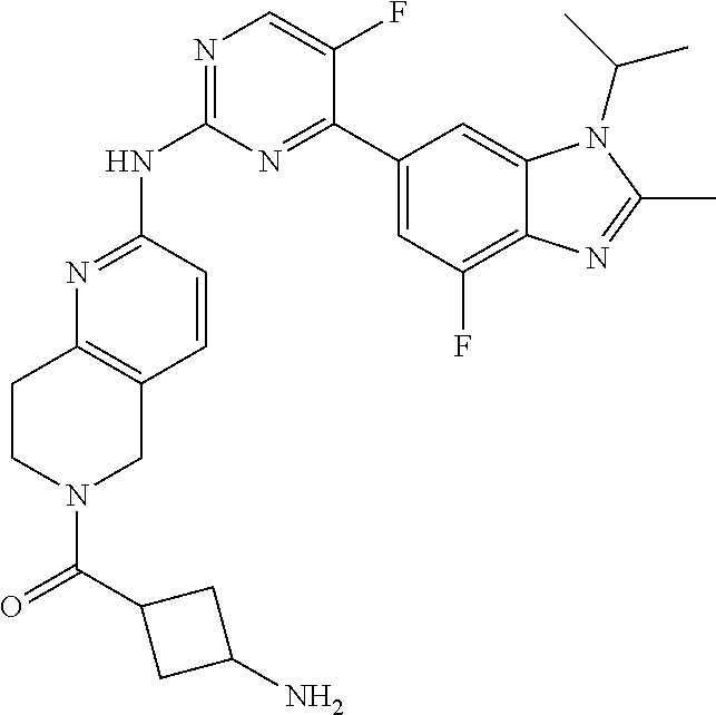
N1=C(NC2=NC=C(F)C(C3=CC(F)=C4C(=C3)N(C(C)C)C(C)=N4)=N2)C=CC2=C1CCN(C(C1CC(N)C1)=O)C2
